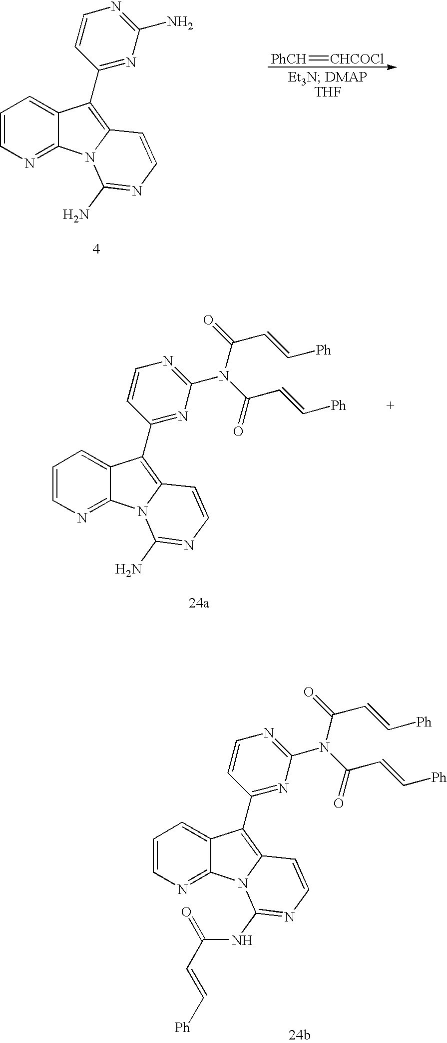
C1=CN=C2C(=C1)C(C1=NC(N)=NC=C1)=C1N2C(N)=NC=C1.[PhCH]=[CHCOCl].C1=CN=C2C(=C1)C(C1=NC(N(C(C=C[Ph           +])=O)C(=O)C=C[Ph])=NC=C1)=C1N2C(N)=NC=C1.C1=CN=C2C(=C1)C(C1=NC(N(C(C=C[Ph])=O)C(=O)C=C[Ph])=NC=C1)=C1N2C(NC(C=C[Ph])=O)=NC=C1
